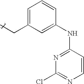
C1=CC(NC2=NC(Cl)=NC=C2)=CC(CC)=C1
